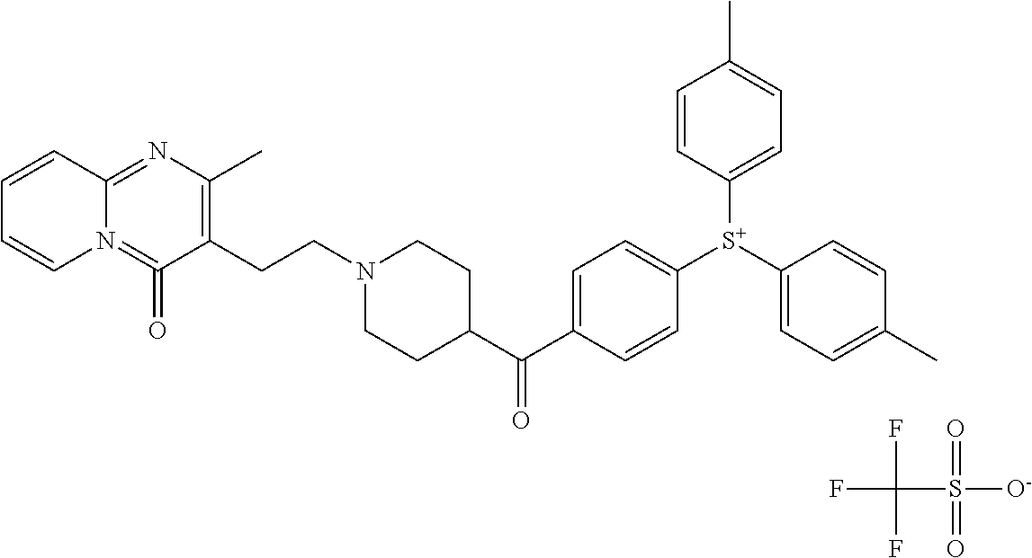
FC(F)(F)S([O-])(=O)=O.C1(C(C2CCN(CCC3=C(C)N=C4N(=C3=O)C=CC=C4)CC2)=O)=CC=C([S+](C2=CC=C(C)C=C2)C2=CC=C(C)C=C2)C=C1
